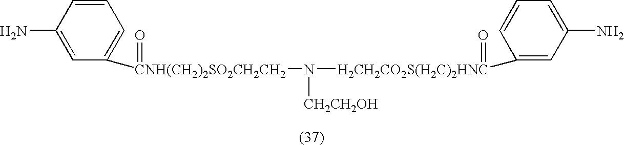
NC1=CC([CNH(CH2)2SO2CH2CH2](N([CH2CH2OH])[H2CH2CO2S(H2C)2HNC](=O)C2=CC(N)=CC=C2)=O)=CC=C1
